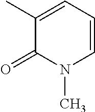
C1(C)=CC=CN(C)C1=O
